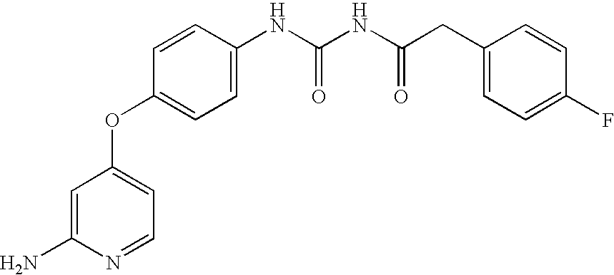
C1=C(N)N=CC=C1OC1=CC=C(NC(NC(CC2=CC=C(F)C=C2)=O)=O)C=C1
